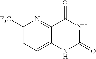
C1([F3C])=CC=C2C(=N1)C(=O)NC(=O)N2
